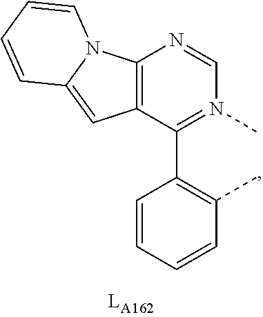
C1=CC=CC(C)=C1C1=N(C)C=NC2=C1C=C1N2C=CC=C1
